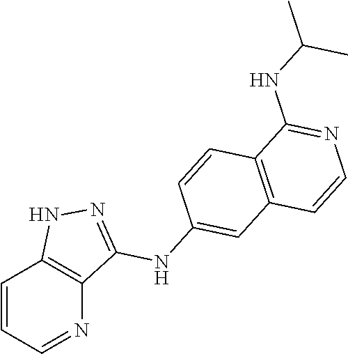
C1=CC=NC2=C1NN=C2NC1=CC2=C(C=C1)C(NC(C)C)=NC=C2
